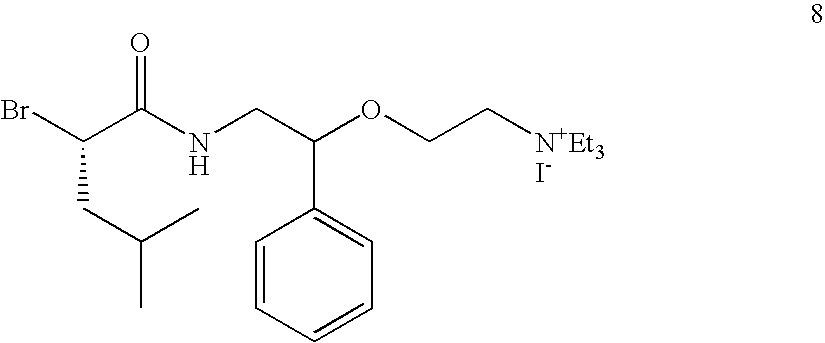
BrC(C(NCC(OCC[N+Et3I-])C1=CC=CC=C1)=O)CC(C)C
